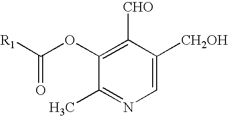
C(=O)(OC1=C([CHO])C([CH2OH])=CN=C1C)[R1]
